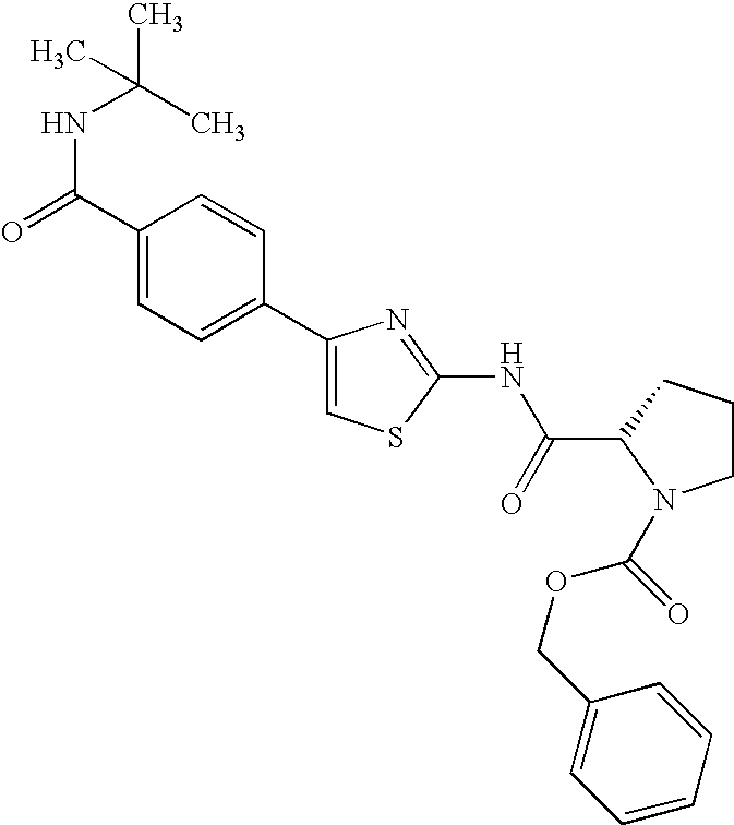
C1(C2=CC=C(C(=O)NC(C)(C)C)C=C2)=CSC(NC(C2N(C(OCC3=CC=CC=C3)=O)CCC2)=O)=N1
